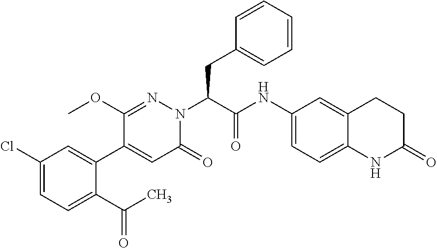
C1(Cl)=CC=C(C(C)=O)C(C2=CC(=O)N(C(C(NC3=CC=C4C(=C3)CCC(=O)N4)=O)CC3=CC=CC=C3)N=C2OC)=C1
